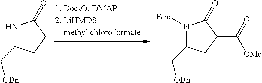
N1C(C[OBn])CCC1=O.N1([Boc])C(C[OBn])CC(C(=O)[OMe])C1=O
